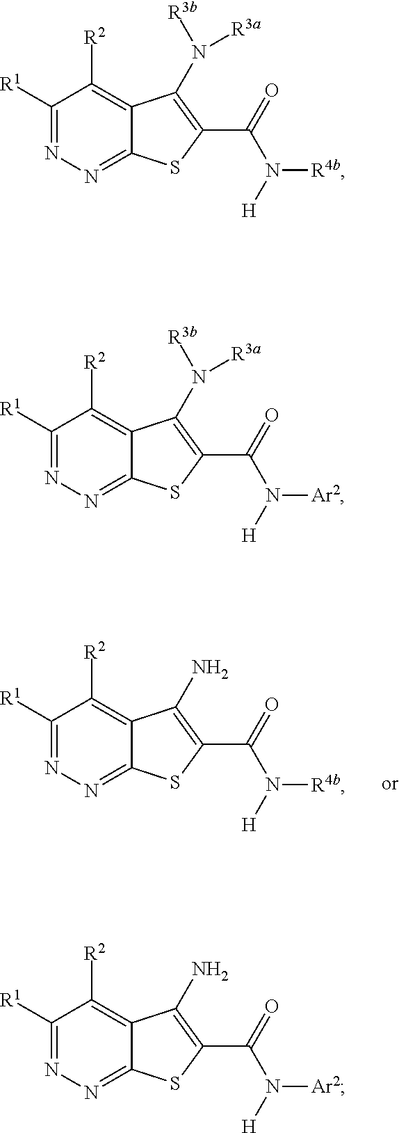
C1([R1])=NN=C2C(=C1[R2])C(N([R3b])[R3a])=C(C(N([H])[R4b])=O)S2.C1([R1])=NN=C2C(=C1[R2])C(N([R3b])[R3a])=C(C(=O)N([H])[Ar2])S2.C1([R1])=NN=C2C(=C1[R2])C(N)=C(C(=O)N([H])[Ar2])S2.C1([R1])=NN=C2C(=C1[R2])C(N)=C(C(N([H])[R4b])=O)S2
